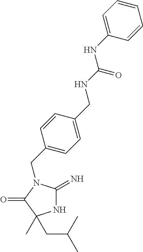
N1C(=N)N(CC2=CC=C(CNC(NC3=CC=CC=C3)=O)C=C2)C(=O)C1(CC(C)C)C
